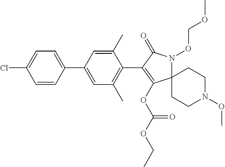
C12(N(OCOC)C(=O)C(C3=C(C)C=C(C4=CC=C(Cl)C=C4)C=C3C)=C1OC(OCC)=O)CCN(OC)CC2
